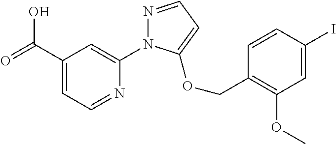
C(C1=CC=NC(N2N=CC=C2OCC2=C(OC)C=C(I)C=C2)=C1)(=O)O
